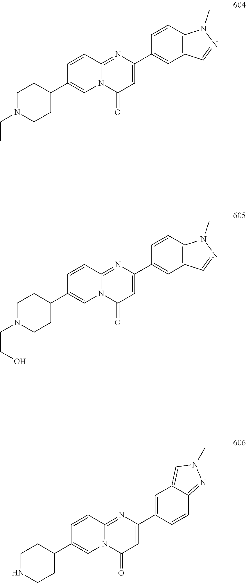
C1(C2=CC(=O)N3C(=N2)C=CC(C2CCN(CC)CC2)=C3)=CC2=C(C=C1)N(C)N=C2.C1(C2=CC(=O)N3C(=N2)C=CC(C2CCN(CCO)CC2)=C3)=CC2=C(C=C1)N(C)N=C2.C1(C2=CC(=O)N3C(=N2)C=CC(C2CCNCC2)=C3)=CC2=CN(C)N=C2C=C1
